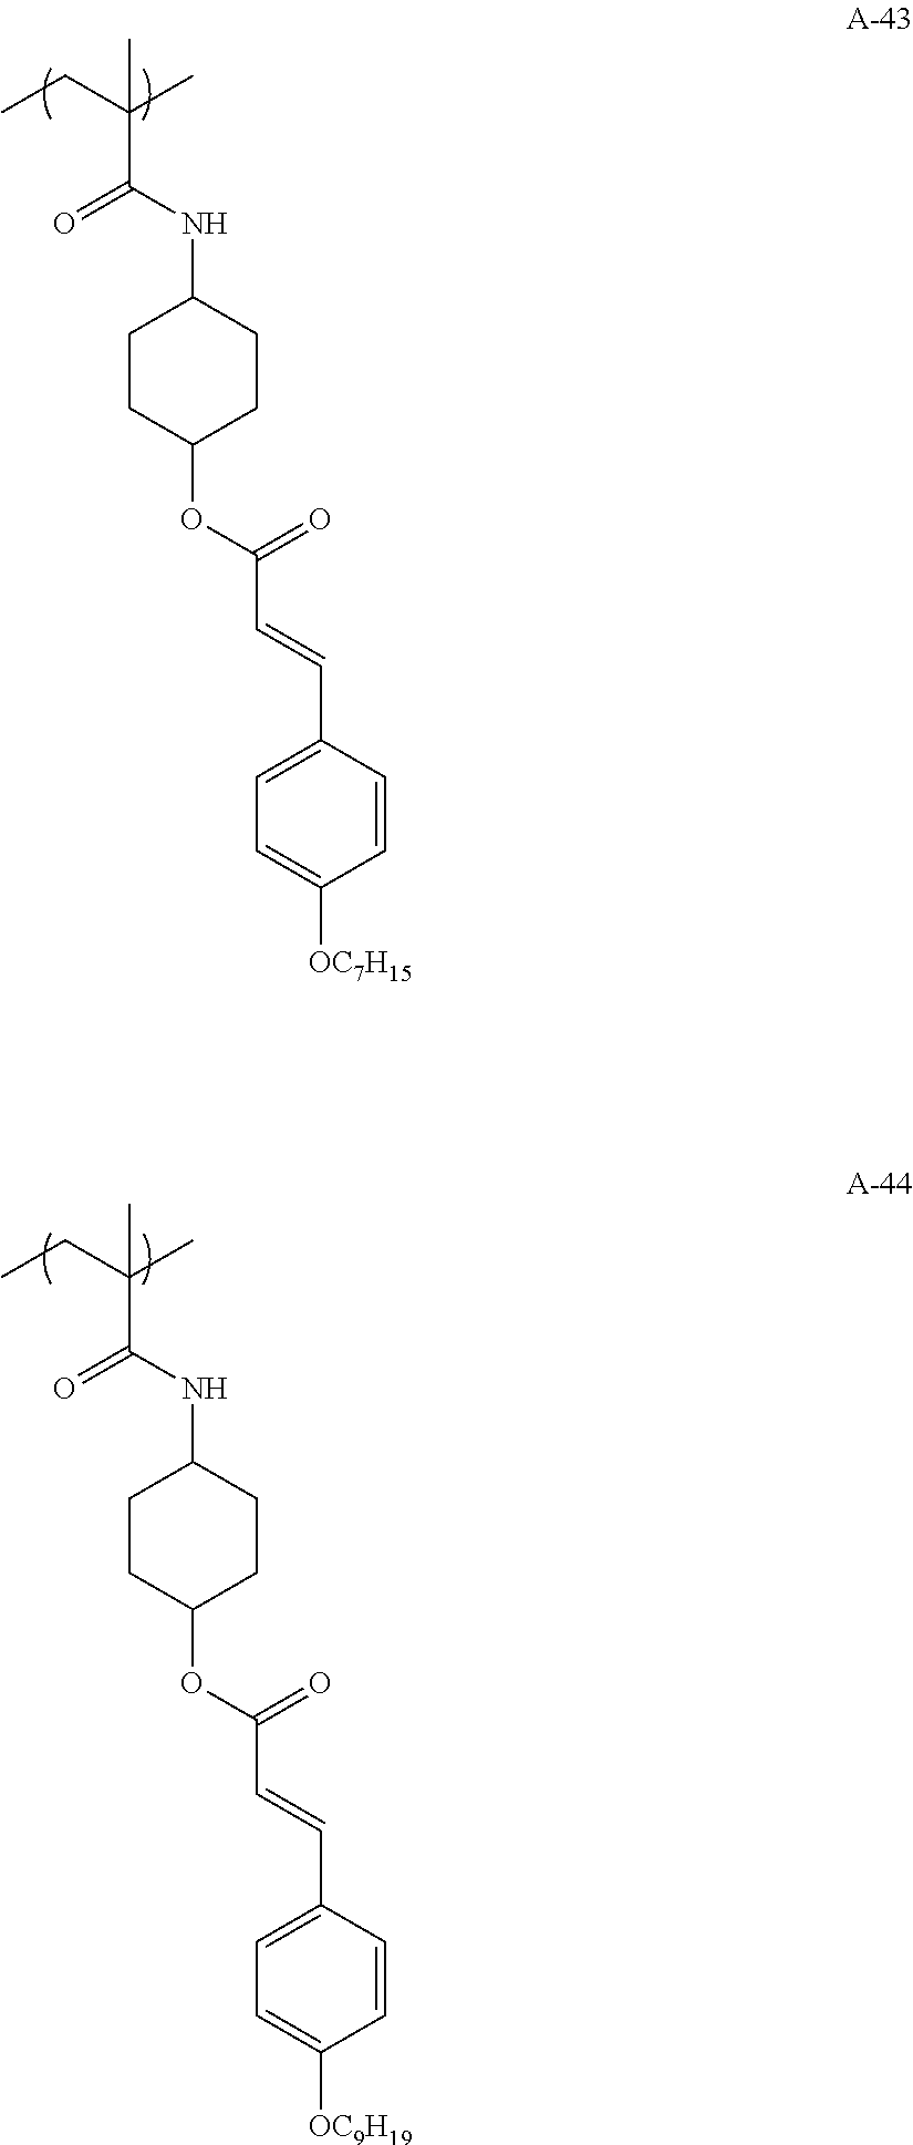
C(C(NC1CCC(OC(C=CC2=CC=C([OC7H15])C=C2)=O)CC1)=O)(CC)(C)C.C(C(NC1CCC(OC(C=CC2=CC=C([OC9H19])C=C2)=O)CC1)=O)(CC)(C)C
